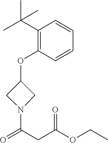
C1(OC2CN(C(CC(OCC)=O)=O)C2)=C(C(C)(C)C)C=CC=C1
